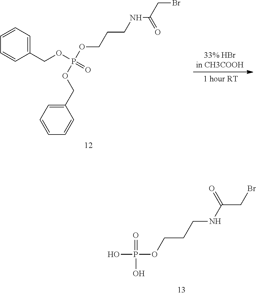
C1=CC=CC(COP(OCCCNC(CBr)=O)(OCC2=CC=CC=C2)=O)=C1.P(OCCCNC(CBr)=O)(O)(=O)O
